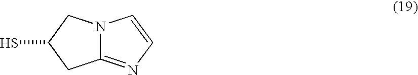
C1C2=NC=CN2CC1S
